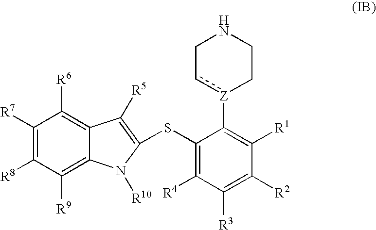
C1(SC2=C([R5])C3=C([R6])C([R7])=C([R8])C([R9])=C3N2[R10])=C([R4])C([R3])=C([R2])C([R1])=C1[Z]1cCNCC1
